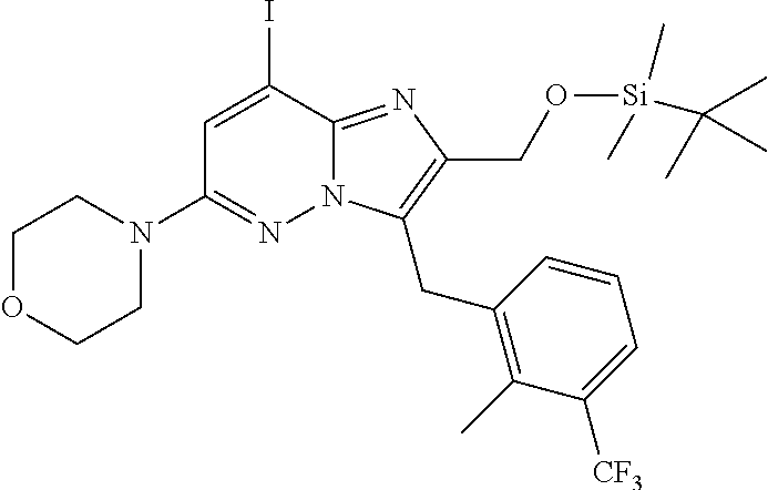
N12C(=NC(CO[Si](C(C)(C)C)(C)C)=C1CC1=C(C)C([CF3])=CC=C1)C(I)=CC(N1CCOCC1)=N2
